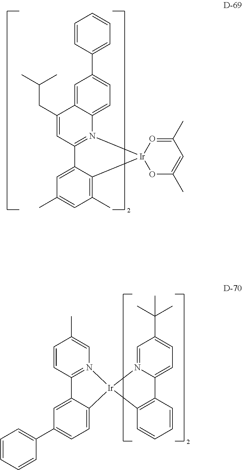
C1=C2C(=CC=C1C1=CC=CC=C1)[Ir]1(N3=C2C=CC(C)=C3)C2=C(C=CC=C2)C2=CC=C(C(C)(C)C)C=N21.C1=C2C(=C(C)C=C1C)[Ir]1(N3=C2C=C(CC(C)C)C2=CC(C4=CC=CC=C4)=CC=C32)OC(C)=CC(C)=O1
